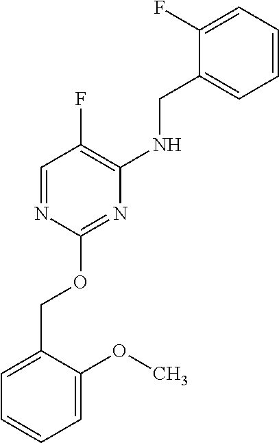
C1=C(COC2=NC(NCC3=CC=CC=C3F)=C(F)C=N2)C(OC)=CC=C1
